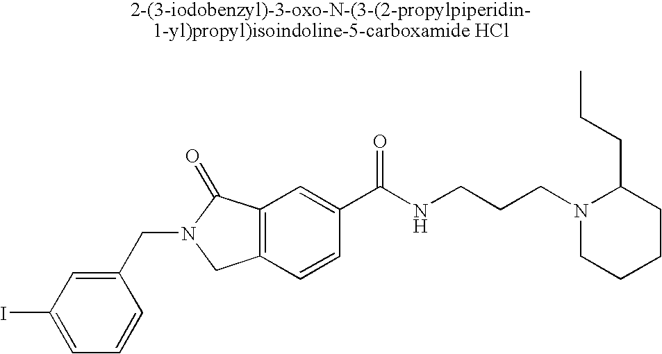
C1=C(I)C=C(CN2CC3=C(C2=O)C=C(C(NCCCN2CCCCC2CCC)=O)C=C3)C=C1
